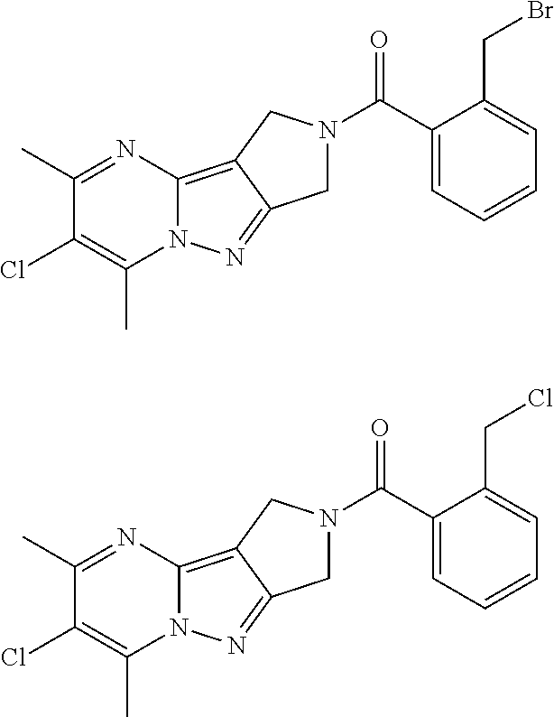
C1(C)=NC2=C3C(=NN2C(C)=C1Cl)CN(C(C1=CC=CC=C1CBr)=O)C3.C1(C)=NC2=C3C(=NN2C(C)=C1Cl)CN(C(C1=CC=CC=C1CCl)=O)C3
